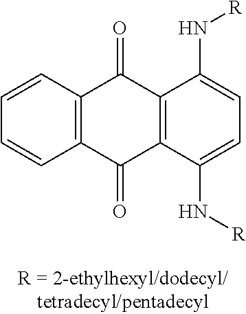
C1=CC2=C(C=C1)C(=O)C1=C(C2=O)C(N[R])=CC=C1N[R]
